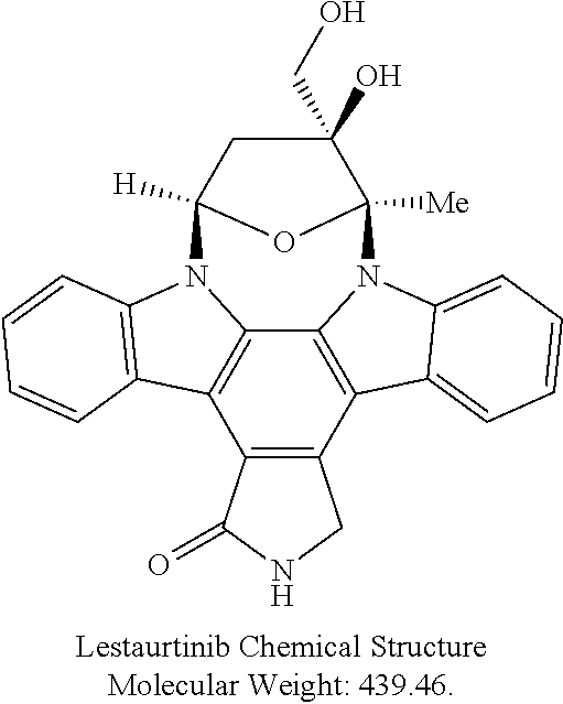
C12=C(C3=C4C5=C1C1=C(C=CC=C1)N5C1([H])OC([Me])(N4C4=CC=CC=C34)C(O)(CO)C1)CNC2=O
